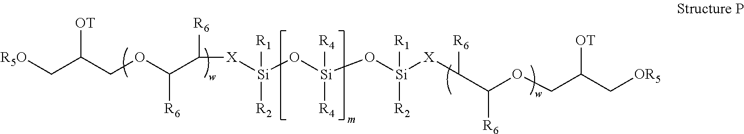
[X]([Si](O[Si](O[Si]([X]C(C(OCC(C[OR5])[OT])[R6])[R6])([R1])[R2])([R4])[R4])([R1])[R2])C([R6])C(OCC(C[R5O])[OT])[R6]
